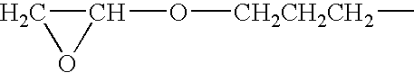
C1OC1O[CH2CH2CH2]C
